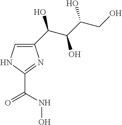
N(C(C1=NC(C(C(C(CO)O)O)O)=CN1)=O)O
